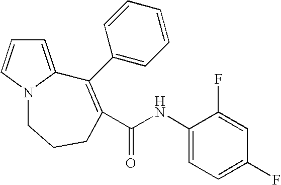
C1=C2N(C=C1)CCCC(C(NC1=CC=C(F)C=C1F)=O)=C2C1=CC=CC=C1
